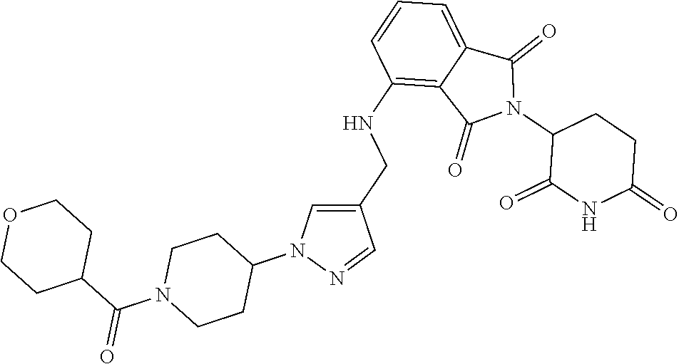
C1(NCC2=CN(C3CCN(C(C4CCOCC4)=O)CC3)N=C2)=C2C(=CC=C1)C(=O)N(C1C(=O)NC(=O)CC1)C2=O
